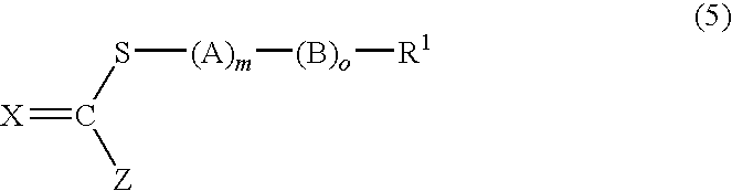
[X]=C(S[(A)m][(B)o][R1])[Z]
